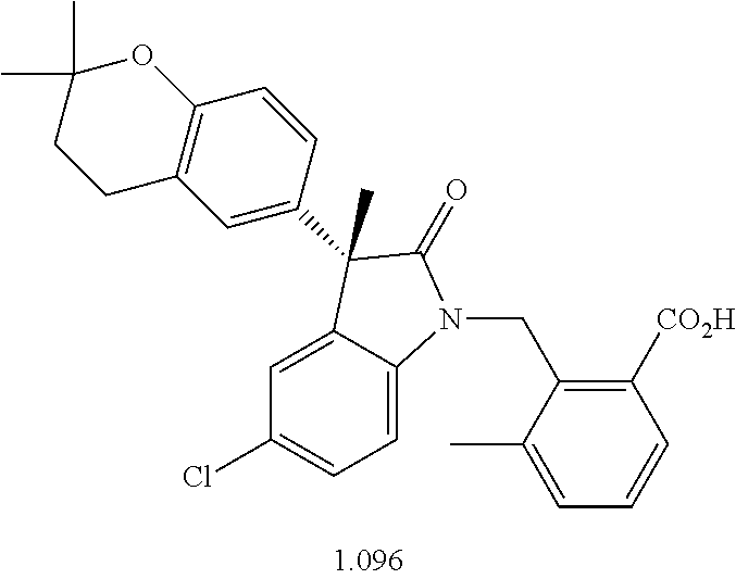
C1=C2C(=CC=C1Cl)N(CC1=C([CO2H])C=CC=C1C)C(=O)C2(C)C1=CC2=C(C=C1)OC(C)(C)CC2
